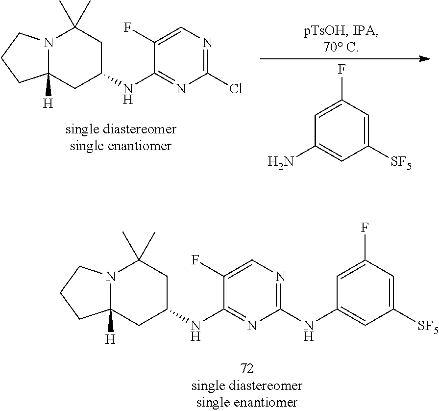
N12C([H])(CC(NC3=NC(NC4=CC([SF5])=CC(F)=C4)=NC=C3F)CC1(C)C)CCC2.N12C([H])(CC(NC3=NC(Cl)=NC=C3F)CC1(C)C)CCC2.C1=C(F)C=C([SF5])C=C1N
